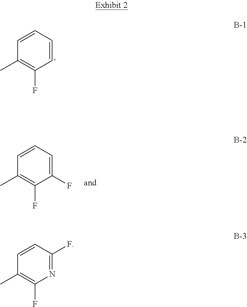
C1=CC=CC(C)=C1F.C1(F)=CC=CC(C)=C1F.N1=C(F)C=CC(C)=C1F
